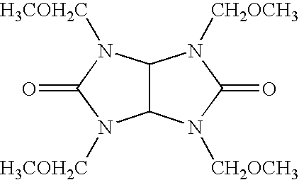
C12C(N([H3COH2C])C(=O)N1[H3COH2C])N([CH2OCH3])C(=O)N2[CH2OCH3]
